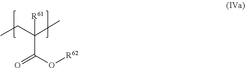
CCC(C)(C(=O)O[R62])[R61]
